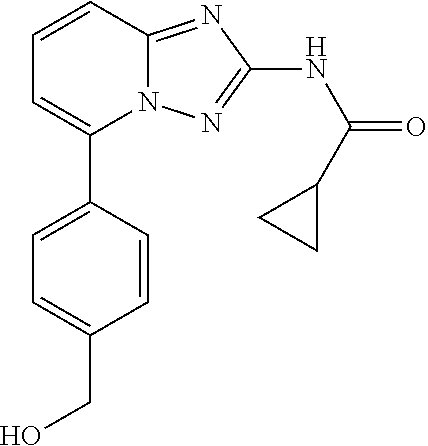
C1=C(C2=CC=CC3=NC(NC(=O)C4CC4)=NN23)C=CC(CO)=C1
